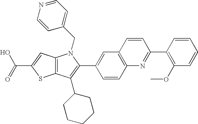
C(C1=CC2=C(S1)C(C1CCCCC1)=C(C1=CC3=C(C=C1)N=C(C1=C(OC)C=CC=C1)C=C3)N2CC1=CC=NC=C1)(=O)O
